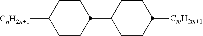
C1C([CnH2n+1])CCC(C2CCC([CmH2m+1])CC2)C1
